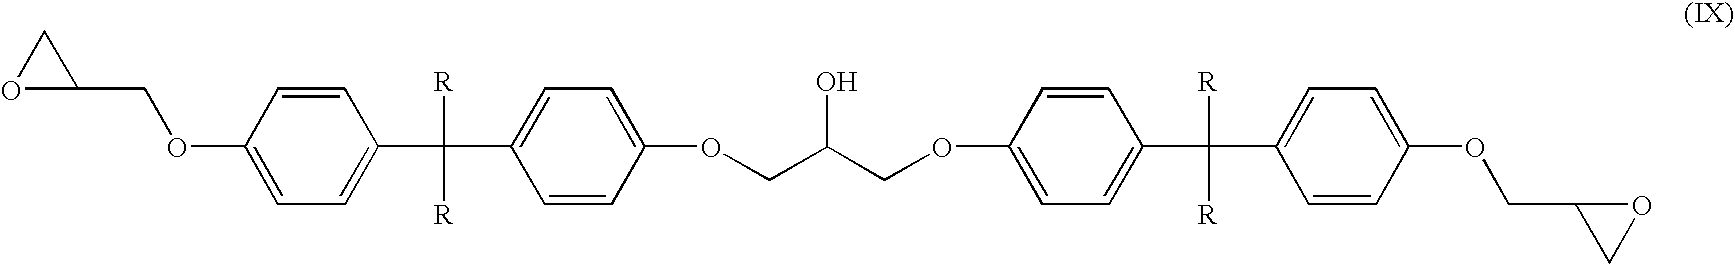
C1(C([R])([R])C2=CC=C(OCC(COC3=CC=C(C([R])([R])C4=CC=C(OCC5OC5)C=C4)C=C3)O)C=C2)=CC=C(OCC2OC2)C=C1
